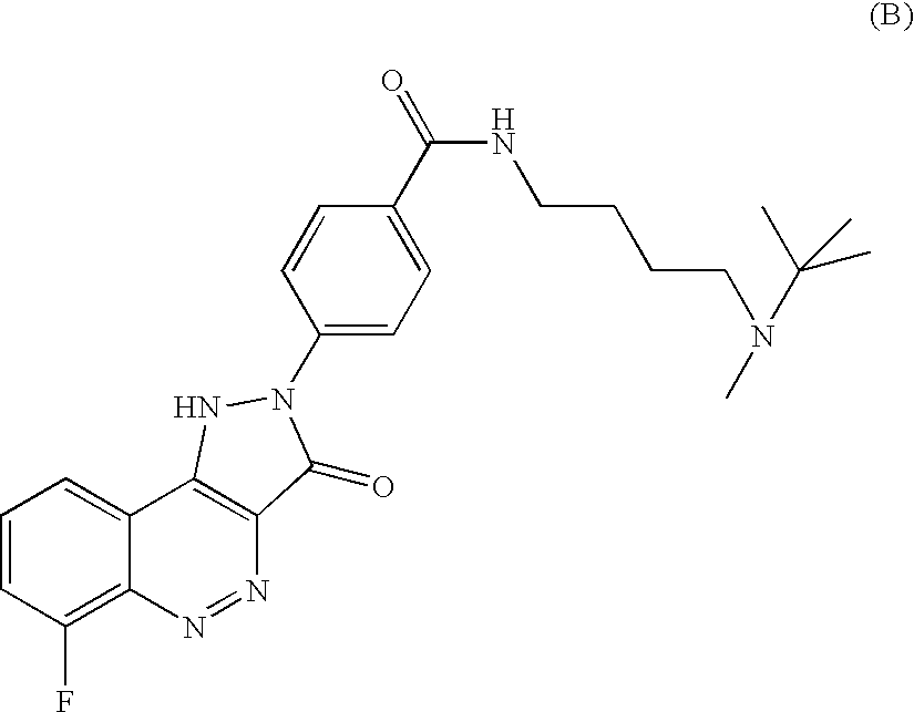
C1=CC(F)=C2C(=C1)C1=C(N=N2)C(=O)N(C2=CC=C(C(=O)NCCCCN(C(C)(C)C)C)C=C2)N1
